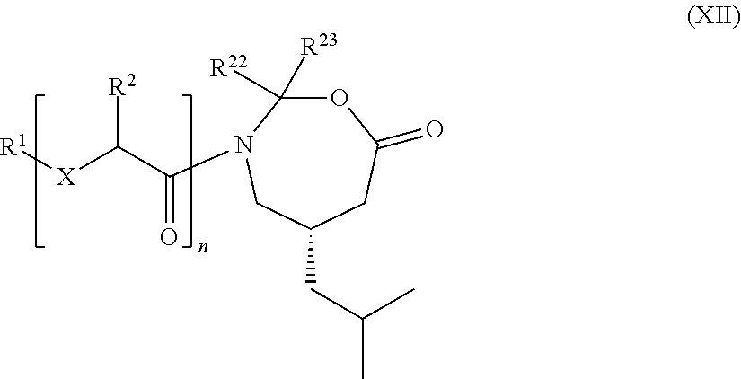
C(C([X][R1])[R2])(=O)N1C([R22])([R23])OC(=O)CC(CC(C)C)C1
